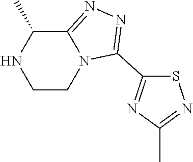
C1CN2C(=NN=C2C2=NC(C)=NS2)C(C)N1
